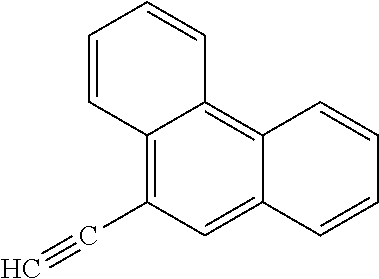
C1=CC2=C(C#C)C=C3C(=C2C=C1)C=CC=C3
